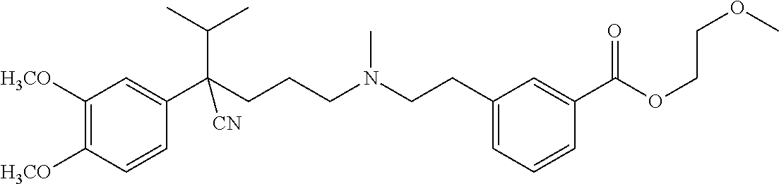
C1([H3CO])=C([H3CO])C=CC(C(CCCN(CCC2=CC=CC(C(OCCOC)=O)=C2)C)(C(C)C)[CN])=C1
